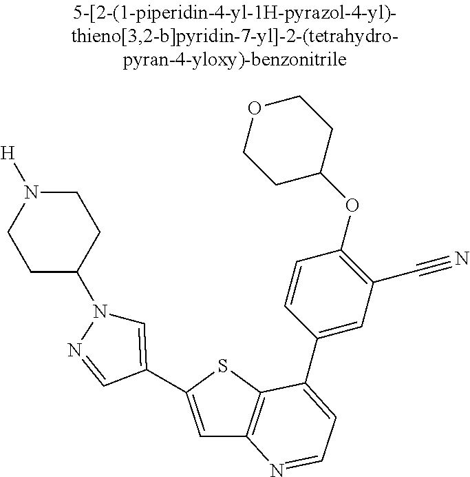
C1=C(C2=CN(C3CCN([H])CC3)N=C2)SC2=C1N=CC=C2C1=CC(C#N)=C(OC2CCOCC2)C=C1
